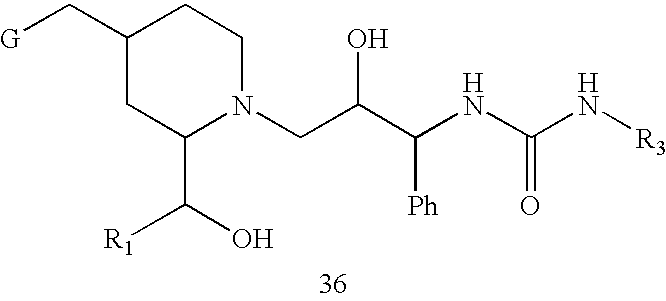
[G]CC1CC(C(O)[R1])N(CC(C(NC(N[R3])=O)[Ph])O)CC1
